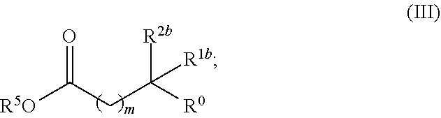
[R5O]C(CC([R0])([R2b])[R1b])=O
